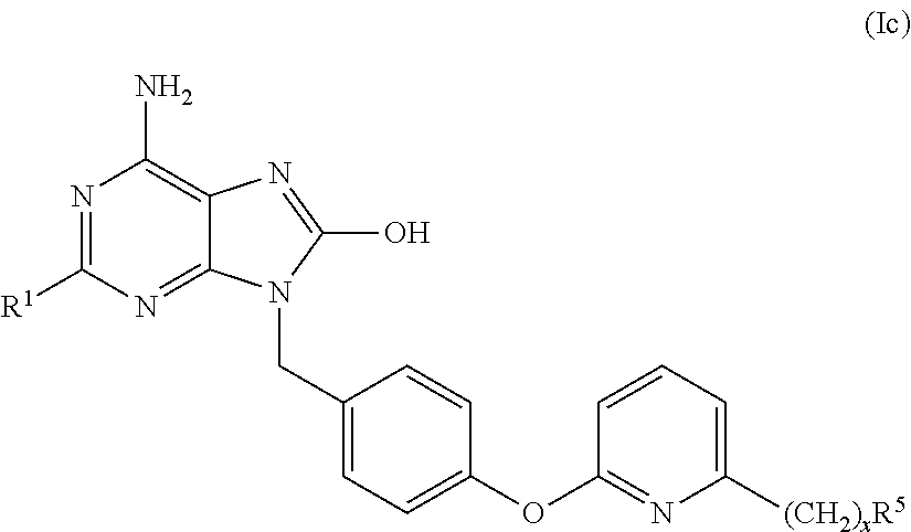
N1=C([R1])N=C2C(=C1N)N=C(O)N2CC1=CC=C(OC2=NC([(CH2)xR5])=CC=C2)C=C1
